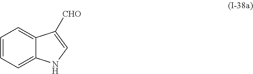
C1=CC=C2C(=C1)C([CHO])=CN2
